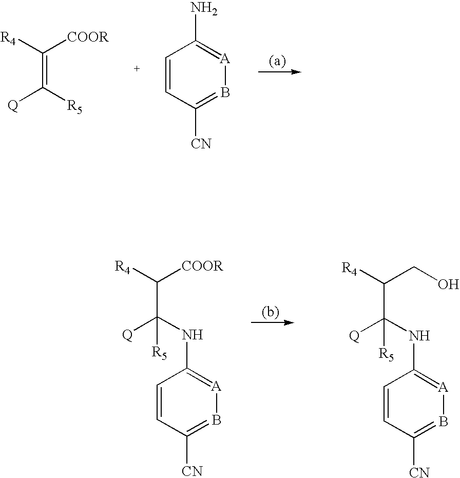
C(=C([COOR])[R4])([R5])[Q].C1([CN])=B[A]=C(N)C=C1.C(C([COOR])[R4])(NC1=[A]B=C([CN])C=C1)([Q])[R5].C(C(CO)[R4])(NC1=[A]B=C([CN])C=C1)([Q])[R5]
